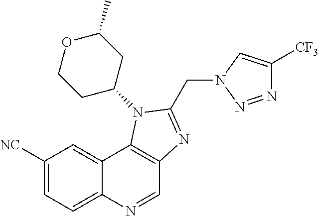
C1([NC])=CC=C2C(=C1)C1=C(C=N2)N=C(CN2C=C([CF3])N=N2)N1C1CC(C)OCC1
